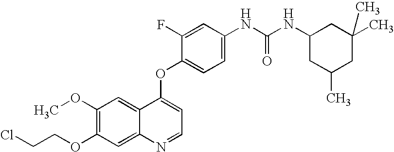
C1(OC)=C(OCCCl)C=C2C(=C1)C(OC1=CC=C(NC(NC3CC(C)CC(C)(C)C3)=O)C=C1F)=CC=N2
